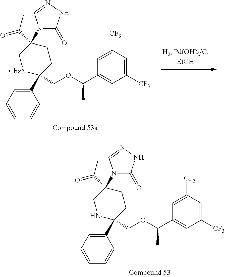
C1(C2(COC(C3=CC([CF3])=CC([CF3])=C3)C)CCC(C(C)=O)(N3C(=O)NN=C3)C[CbzN]2)=CC=CC=C1.C1(C2(COC(C3=CC([CF3])=CC([CF3])=C3)C)CCC(C(C)=O)(N3C(=O)NN=C3)CN2)=CC=CC=C1
